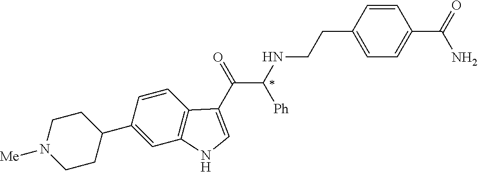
C1(C2CCN([Me])CC2)=CC2=C(C=C1)C(C(=O)C(NCCC1=CC=C(C(=O)N)C=C1)[Ph])=CN2
